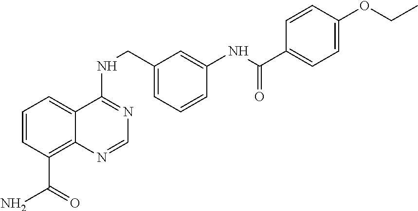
C1=CC(C(N)=O)=C2C(=C1)C(NCC1=CC=CC(NC(=O)C3=CC=C(OCC)C=C3)=C1)=NC=N2
